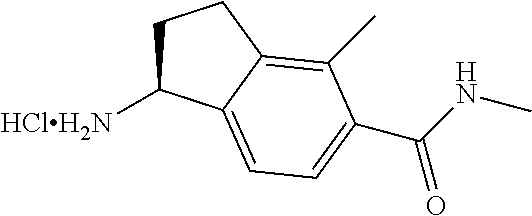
C1C([HClH2N])C2=CC=C(C(NC)=O)C(C)=C2C1
